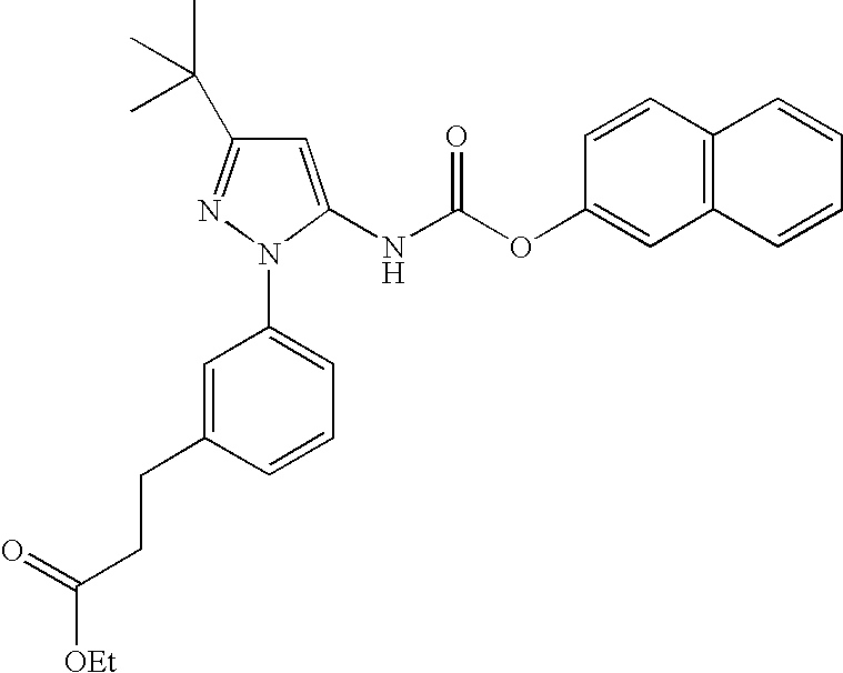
C(C1=CC(N2C(NC(OC3=CC4=C(C=C3)C=CC=C4)=O)=CC(C(C)(C)C)=N2)=CC=C1)CC([OEt])=O
